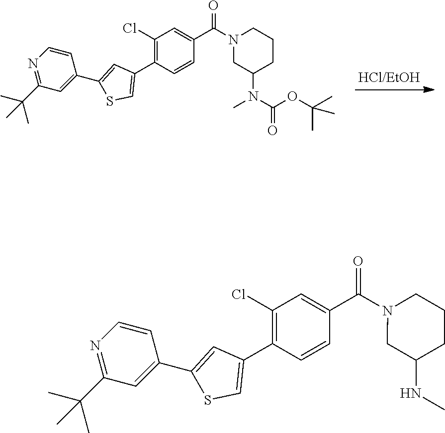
C1(Cl)=C(C2=CSC(C3=CC(C(C)(C)C)=NC=C3)=C2)C=CC(C(=O)N2CC(NC)CCC2)=C1.C1(Cl)=C(C2=CSC(C3=CC(C(C)(C)C)=NC=C3)=C2)C=CC(C(=O)N2CC(N(C(OC(C)(C)C)=O)C)CCC2)=C1
